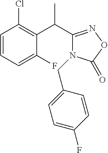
C1=CC=C(F)C(C(C2=NOC(=O)N2CC2=CC=C(F)C=C2)C)=C1Cl
